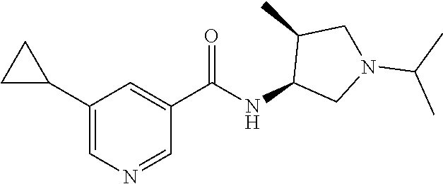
C1(C(NC2CN(C(C)C)CC2C)=O)=CC(C2CC2)=CN=C1
